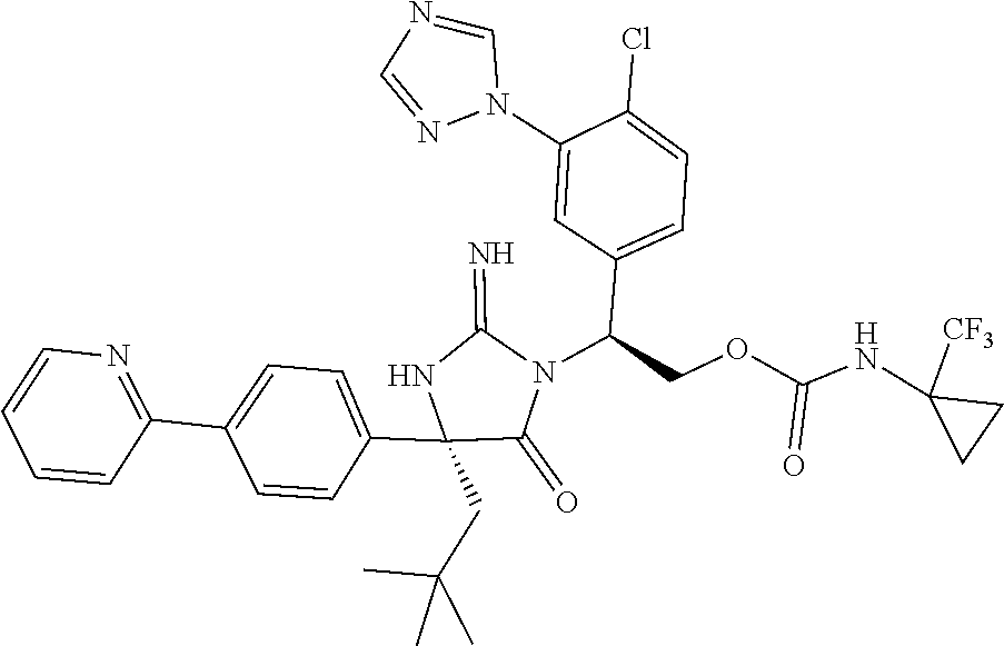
C1(C2=NC=CC=C2)=CC=C(C2(CC(C)(C)C)NC(=N)N(C(C3=CC=C(Cl)C(N4C=NC=N4)=C3)COC(NC3([CF3])CC3)=O)C2=O)C=C1
